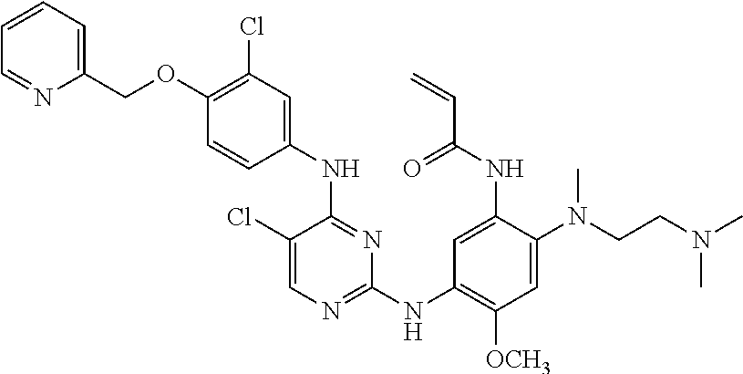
C1(COC2=C(Cl)C=C(NC3=NC(NC4=C([OCH3])C=C(N(CCN(C)C)C)C(NC(C=C)=O)=C4)=NC=C3Cl)C=C2)=CC=CC=N1
